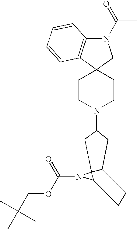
C1CN(C2CC3C4(N(C(OCC(C)(C)C)=O)C4CC3)C2)CCC12CN(C(C)=O)C1=C2C=CC=C1
